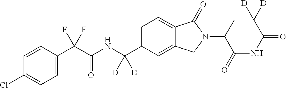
C1=CC(C(C(NC(C2=CC=C3C(=C2)CN(C2C(=O)NC(=O)C([D])([D])C2)C3=O)([D])[D])=O)(F)F)=CC=C1Cl
